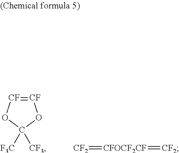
[CF]1=[CF]OC([F3C])([CF3])O1.[CF2]=[CFOCF2CF]=[CF2]
